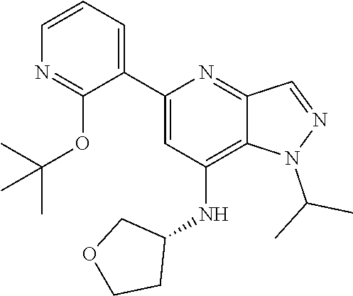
N1(C(C)C)N=CC2=NC(C3=CC=CN=C3OC(C)(C)C)=CC(NC3CCOC3)=C12
